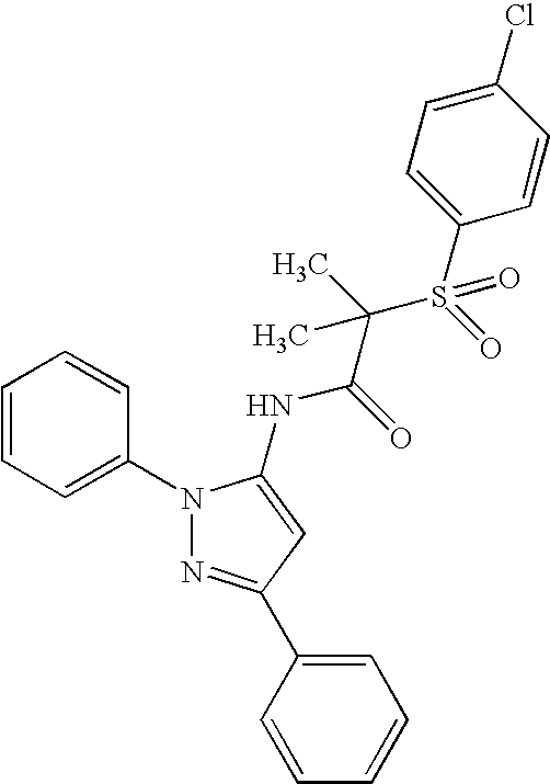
C1=CC=C(N2N=C(C3=CC=CC=C3)C=C2NC(=O)C(S(C2=CC=C(Cl)C=C2)(=O)=O)(C)C)C=C1
